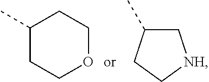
C1(C)CCOCC1.C1C(C)CC[NH]1
